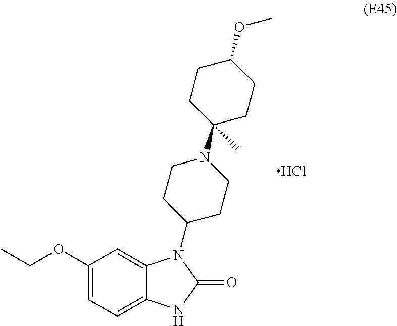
C1(OCC)=CC=C2C(=C1)N(C1CCN(C3(C)CCC(OC)CC3)CC1)C(=O)N2.Cl
